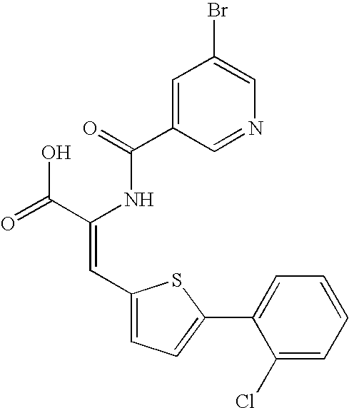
C1=C(C(=O)NC(C(=O)O)=CC2=CC=C(C3=CC=CC=C3Cl)S2)C=NC=C1Br
